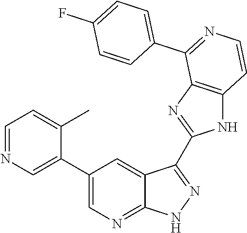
C1=NC=C(C2=CN=C3C(=C2)C(C2=NC4=C(N2)C=CN=C4C2=CC=C(F)C=C2)=NN3)C(C)=C1
